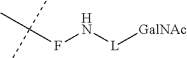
CC(FN[L][GalNAc])(C)C
